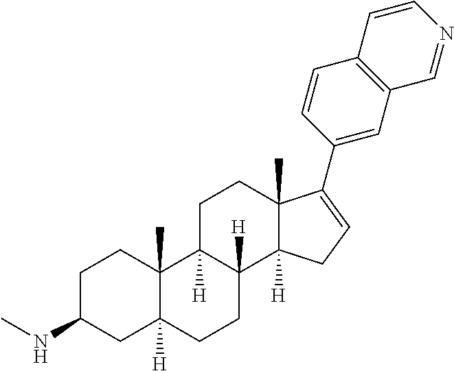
C1C(NC)CC2([H])C(C)(C1)C1([H])C([H])(CC2)C2([H])C(C)(CC1)C(C1=CC3=C(C=C1)C=CN=C3)=CC2
